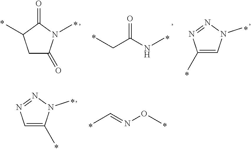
C1C(=O)N(C)C(=O)C1C.CCC(NC)=O.C1(C)=CN(C)N=N1.C1=C(C)N(C)N=N1.CC=NOC
